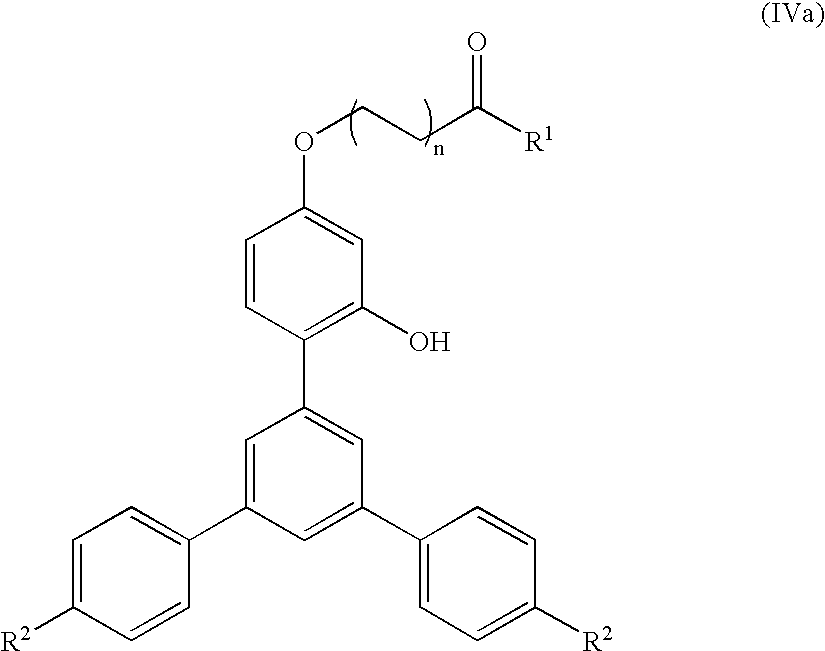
C1(C2=CC(C3=CC=C([R2])C=C3)=CC(C3=CC=C([R2])C=C3)=C2)=C(O)C=C(OCCC([R1])=O)C=C1
